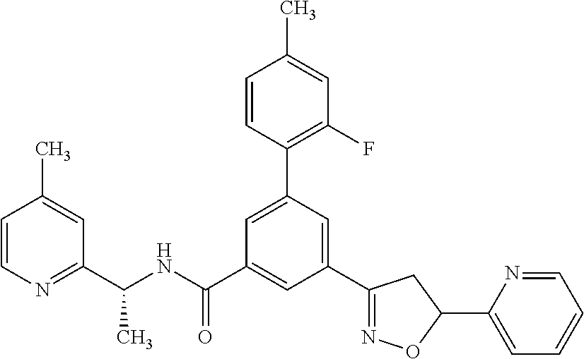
C1(C2=NOC(C3=CC=CC=N3)C2)=CC(C2=C(F)C=C(C)C=C2)=CC(C(NC(C2=NC=CC(C)=C2)C)=O)=C1
